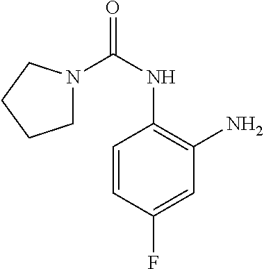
C1=CC(F)=CC(N)=C1NC(=O)N1CCCC1
